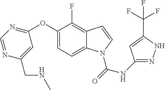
C1=C2C(=C(F)C(OC3=NC=NC(CNC)=C3)=C1)C=CN2C(NC1=NNC(C(F)(F)F)=C1)=O
